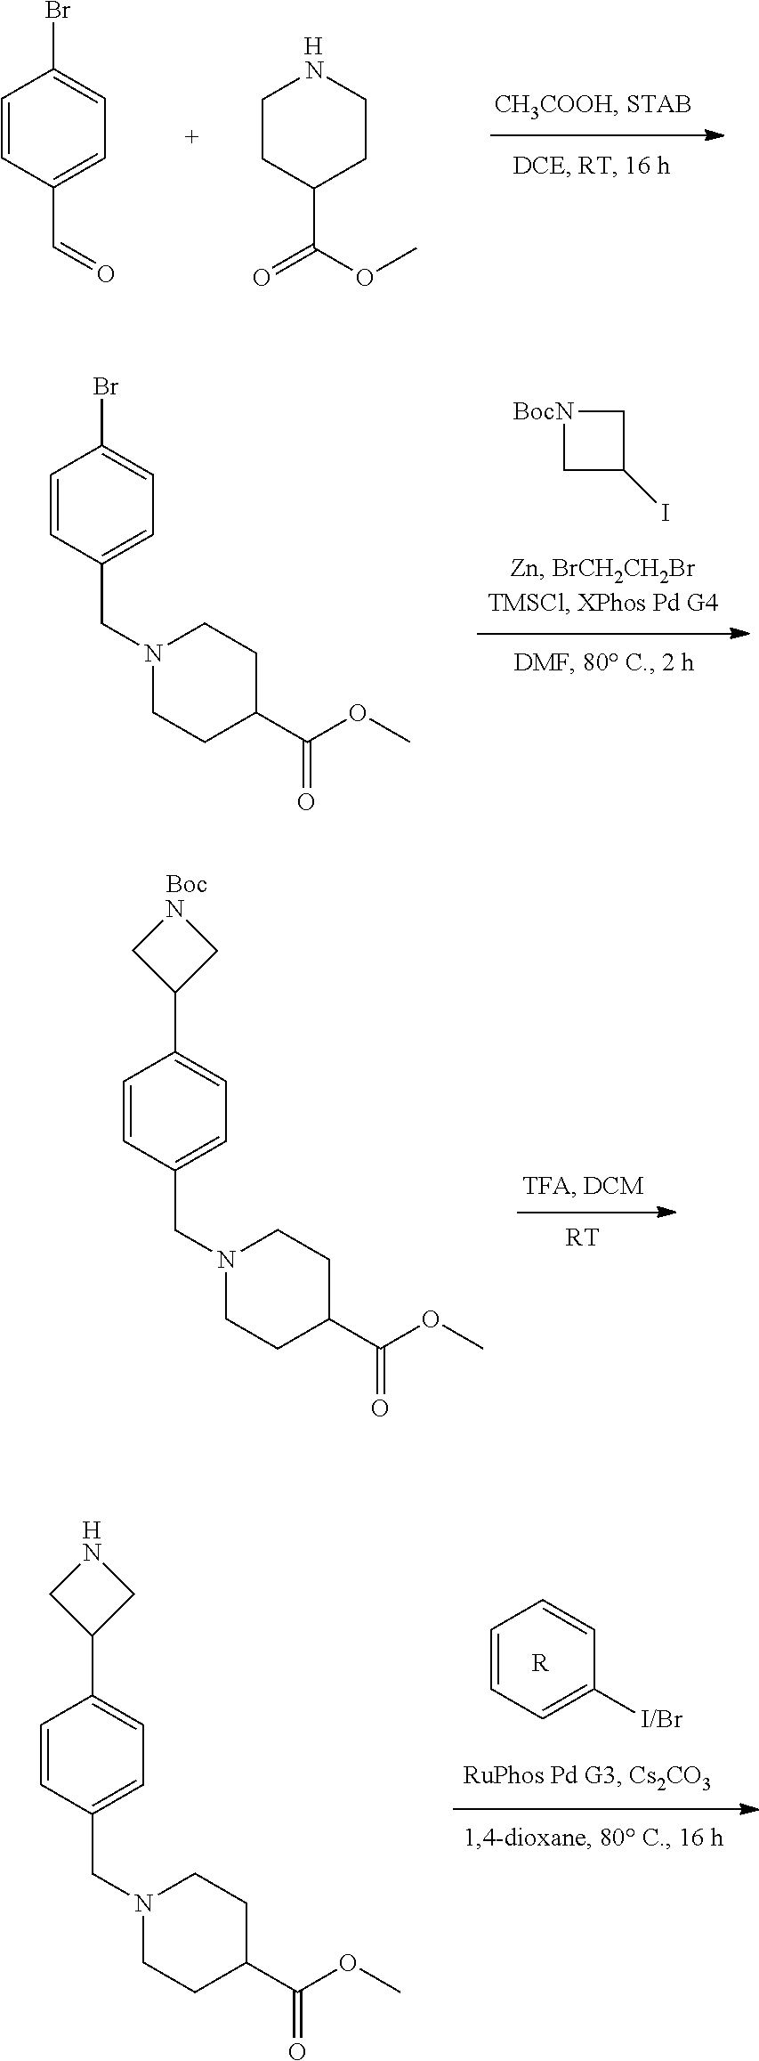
C1CC(C(=O)OC)CCN1.[H].C1=CC(C=O)=CC=C1Br.[BocN]1CC(I)C1.C1=CC(CN2CCC(C(OC)=O)CC2)=CC=C1Br.C1=CC(CN2CCC(C(OC)=O)CC2)=CC=C1C1CNC1.[RT].C1=CC=C([I/Br])C=C1.[R].C1=CC(CN2CCC(C(OC)=O)CC2)=CC=C1C1CNC1.[H]
